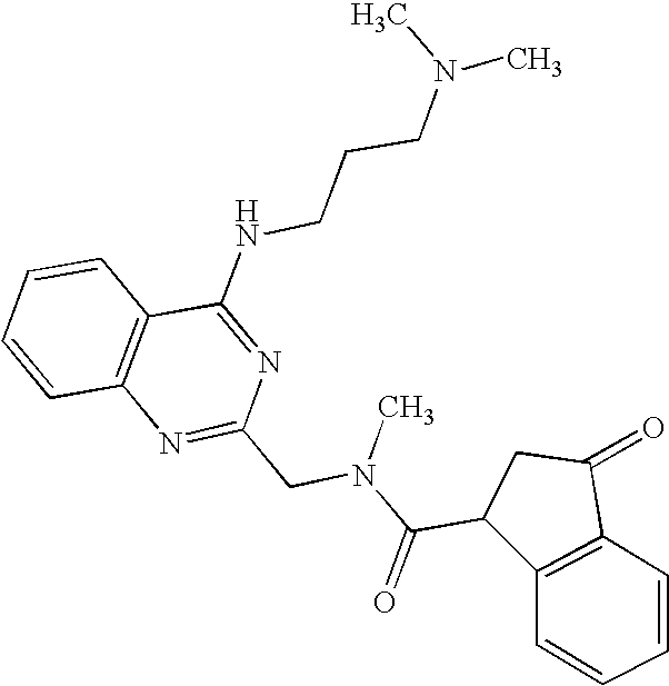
C1=CC2=C(C=C1)C(NCCCN(C)C)=NC(CN(C(C1C3=C(C(=O)C1)C=CC=C3)=O)C)=N2
